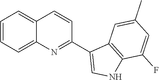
C1=CC2=CC=CC=C2N=C1C1=CNC2=C1C=C(C)C=C2F
